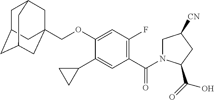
C1C2CC3CC(COC4=CC(F)=C(C(=O)N5CC([CN])CC5C(=O)O)C=C4C4CC4)(CC1C3)C2
